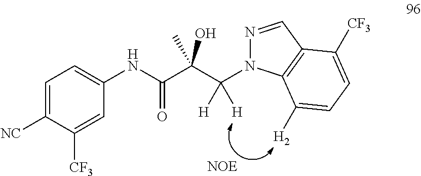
C1=C([NC])C([CF3])=CC(NC(C(C(N2N=CC3=C2C([H2])=CC=C3[CF3])([H])[H])(C)O)=O)=C1
